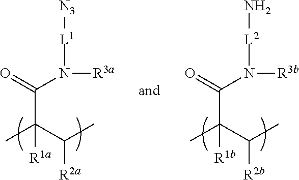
[N3][L1]N(C(=O)C(C(C)[R2a])(C)[R1a])[R3a].N[L2]N(C(=O)C(C(C)[R2b])(C)[R1b])[R3b]
